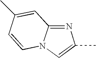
N1=C2N(C=C1C)C=CC(C)=C2
